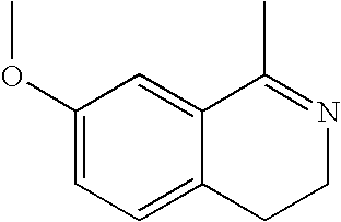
C1(OC)=CC=C2C(=C1)C(C)=NCC2
